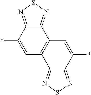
C12=NSN=C1C1=C(C=C2*)C2=NSN=C2C(*)=C1
